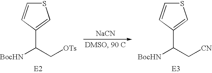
S1C=CC(C([BocHN])C[OTs])=C1.[NaCN].S1C=CC(C([BocHN])C[CN])=C1
